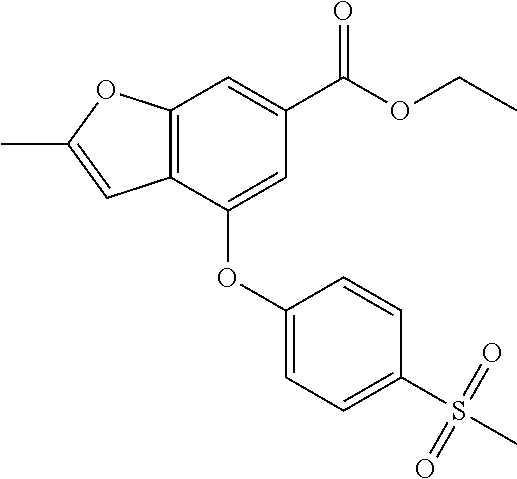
C12=C(C(OC3=CC=C(S(=O)(=O)C)C=C3)=CC(C(OCC)=O)=C1)C=C(C)O2
